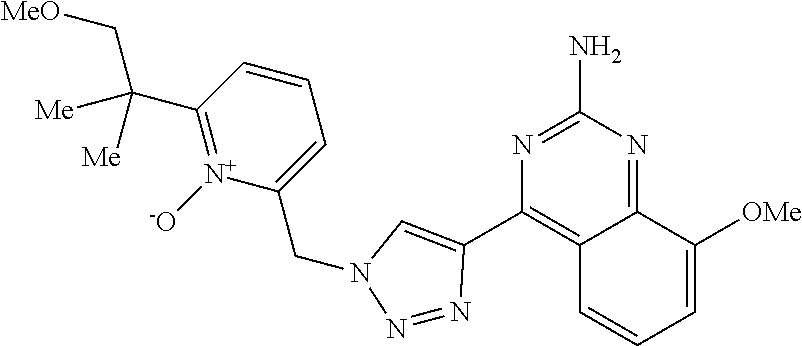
C1=CC(C([Me])([Me])C[MeO])=[N+]([-O])C(CN2N=NC(C3=C4C(=NC(N)=N3)C([OMe])=CC=C4)=C2)=C1
